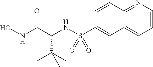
ONC(C(NS(=O)(=O)C1=CC2=CC=CN=C2C=C1)C(C)(C)C)=O
